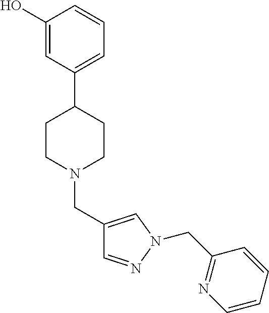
C1(O)=CC(C2CCN(CC3=CN(CC4=NC=CC=C4)N=C3)CC2)=CC=C1
